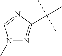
N1(C)N=C(C(C)(C)C)N=C1
